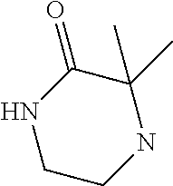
C1(C)(C)C(=O)NCCN1
